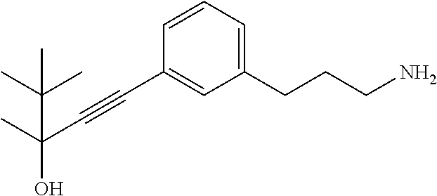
C1=CC(C#CC(C(C)(C)C)(O)C)=CC(CCCN)=C1
